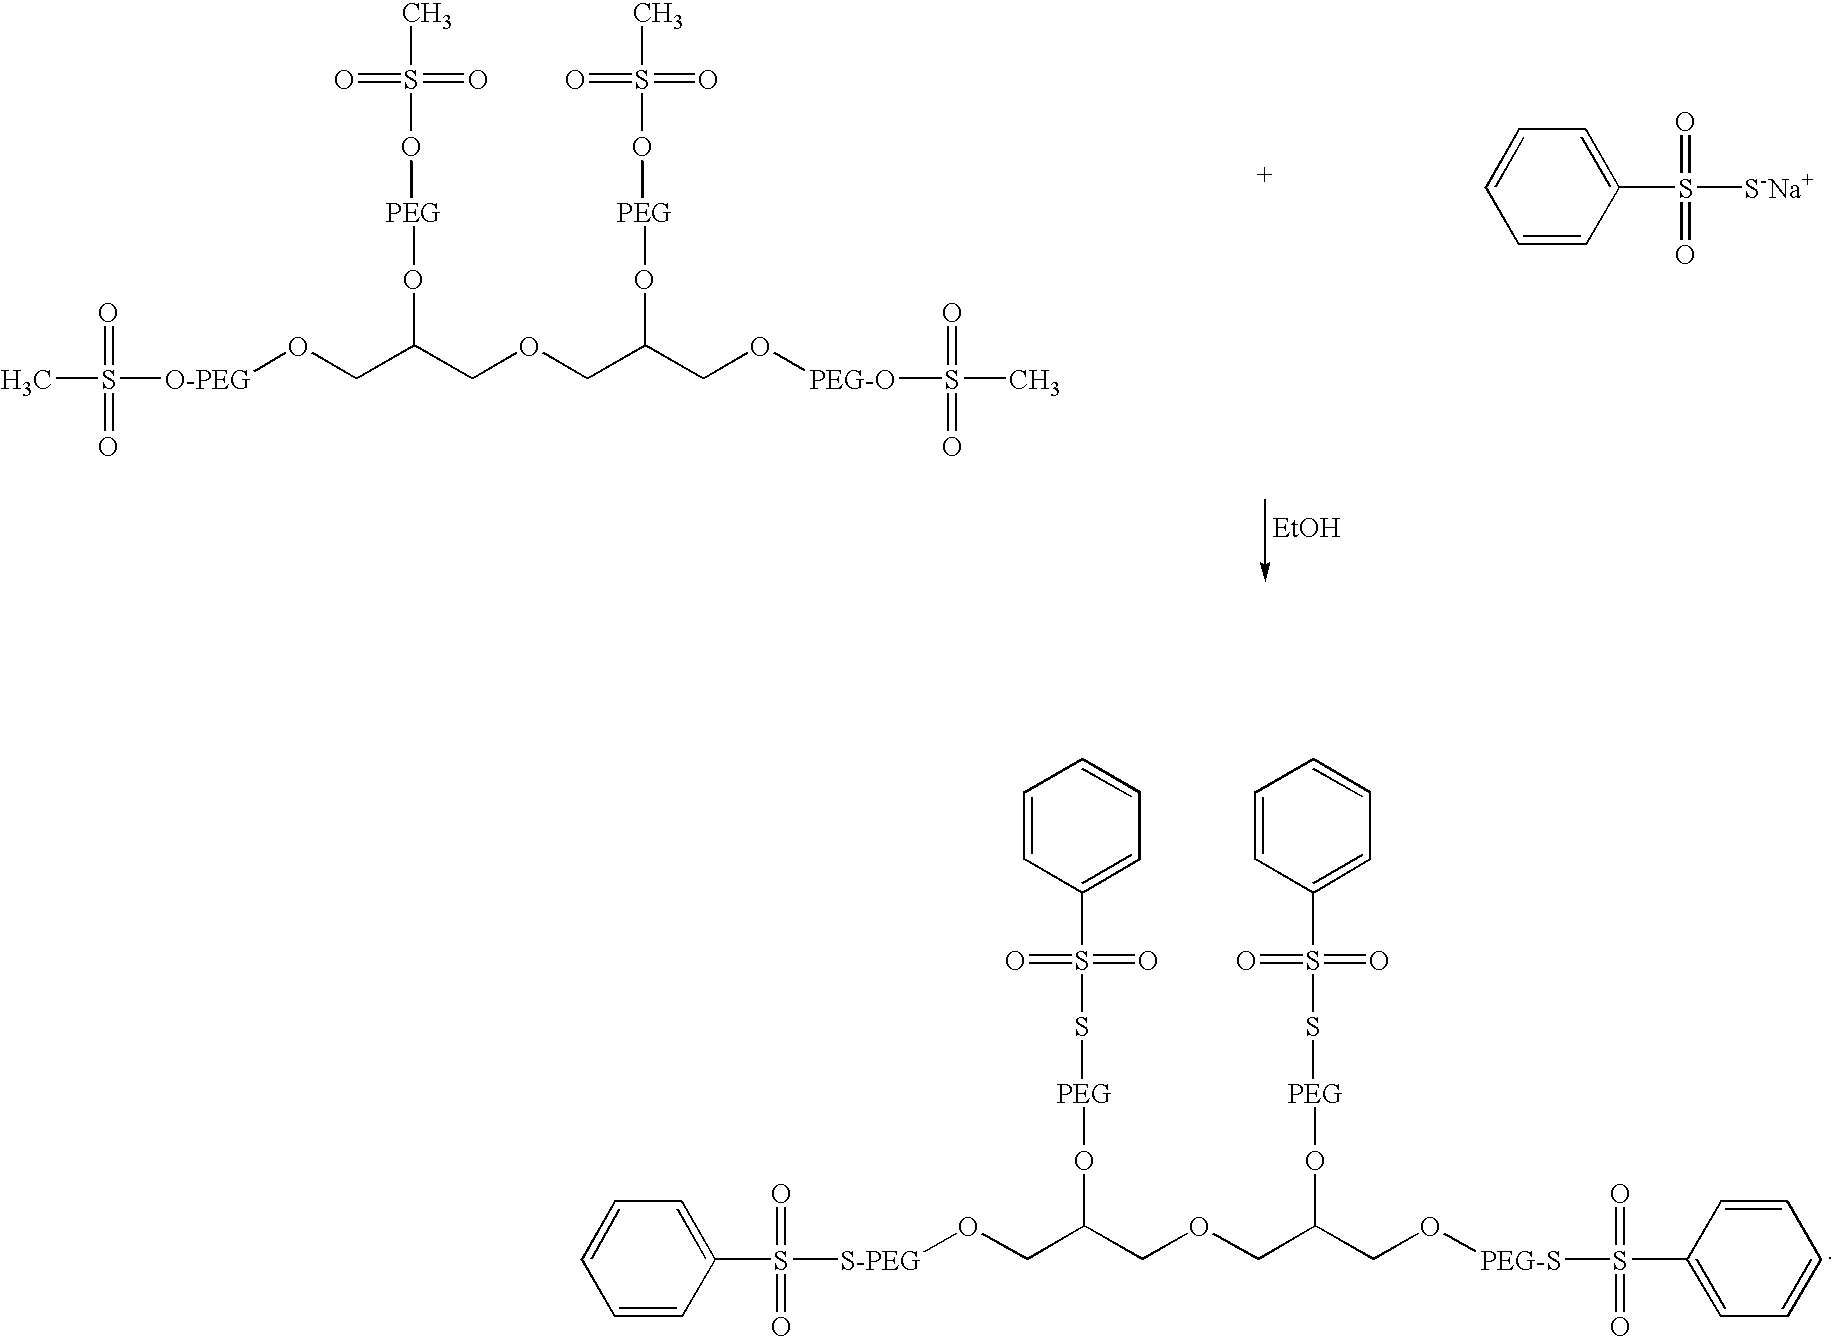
[EtOH].[O-PEG](OCC(COCC(CO[PEG-O]S(C)(=O)=O)O[PEG]OS(=O)(=O)C)O[PEG]OS(=O)(=O)C)S(=O)(=O)C.C1(S(=O)(=O)[S-Na+])=CC=CC=C1.[S-PEG](OCC(COCC(CO[PEG-S]S(=O)(=O)C1=CC=CC=C1)O[PEG]SS(=O)(=O)C1=CC=CC=C1)O[PEG]SS(=O)(=O)C1=CC=CC=C1)S(=O)(=O)C1=CC=CC=C1
